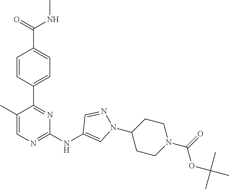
CNC(C1=CC=C(C2=NC(NC3=CN(C4CCN(C(OC(C)(C)C)=O)CC4)N=C3)=NC=C2C)C=C1)=O
